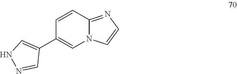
C1=CC2=NC=CN2C=C1C1=CNN=C1
